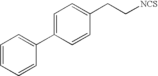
C1=C(C2=CC=CC=C2)C=CC(CC[NCS])=C1
